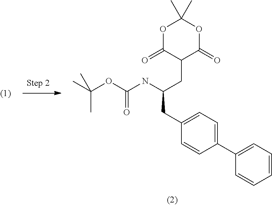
C1=CC=CC=C1C1=CC=C(CC(CC2C(=O)OC(C)(C)OC2=O)NC(OC(C)(C)C)=O)C=C1
